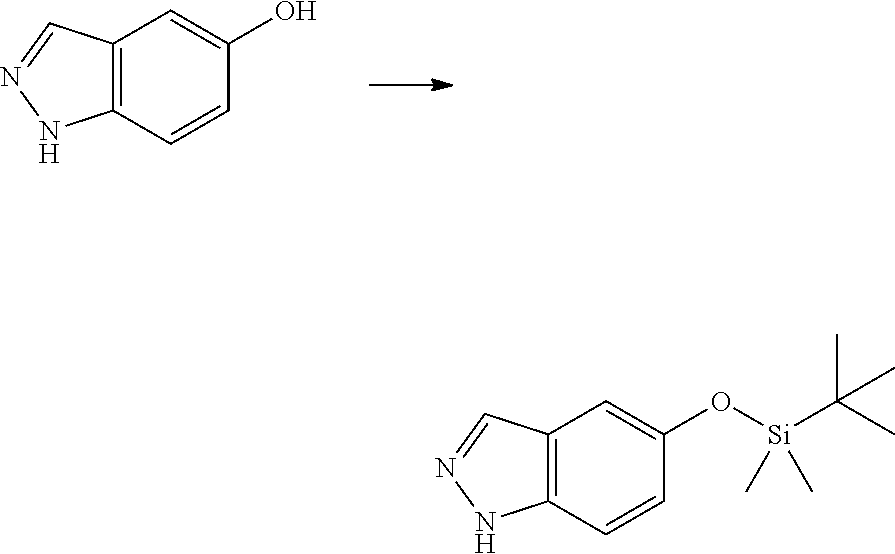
C12=C(C=CC(O)=C1)NN=C2.C12=C(C=CC(O[Si](C(C)(C)C)(C)C)=C1)NN=C2
